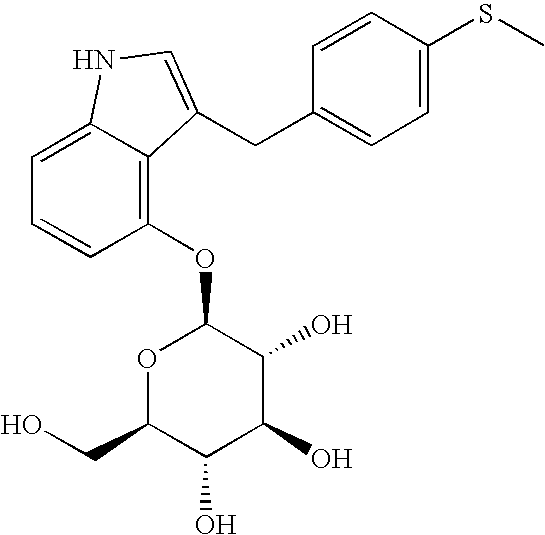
C1=C(SC)C=CC(CC2=CNC3=CC=CC(OC4OC(CO)C(O)C(O)C4O)=C32)=C1
